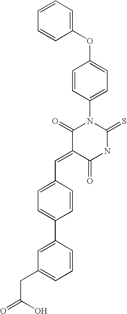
C1=CC=CC(OC2=CC=C(N3C(=O)C(=CC4=CC=C(C5=CC(CC(=O)O)=CC=C5)C=C4)C(=O)NC3=S)C=C2)=C1
